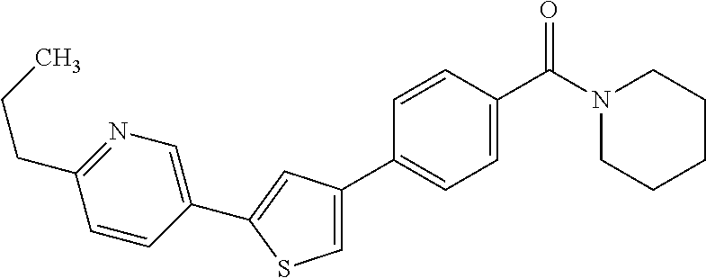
C1(C2=CC(C3=CC=C(C(N4CCCCC4)=O)C=C3)=CS2)=CN=C(CCC)C=C1
